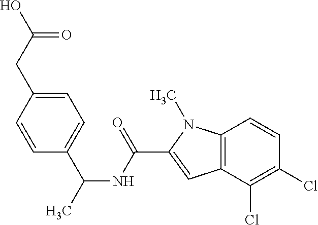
C1=C(CC(=O)O)C=CC(C(C)NC(C2=CC3=C(N2C)C=CC(Cl)=C3Cl)=O)=C1
